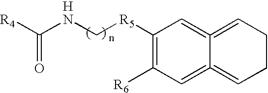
C1([R5]CNC([R4])=O)=C([R6])C=C2=CCCC=C2=C1.[H]
